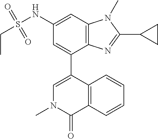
C1(NS(CC)(=O)=O)=CC2=C(C(C3=CN(C)C(=O)C4=C3C=CC=C4)=C1)N=C(C1CC1)N2C
